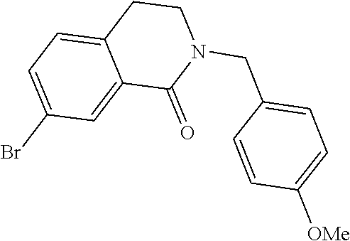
BrC1=CC=C2C(=C1)C(=O)N(CC1=CC=C([OMe])C=C1)CC2
